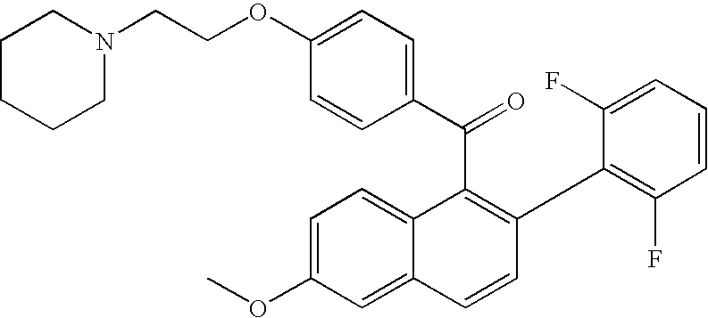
C(C1=C(C2=C(F)C=CC=C2F)C=CC2=CC(OC)=CC=C12)(C1=CC=C(OCCN2CCCCC2)C=C1)=O
